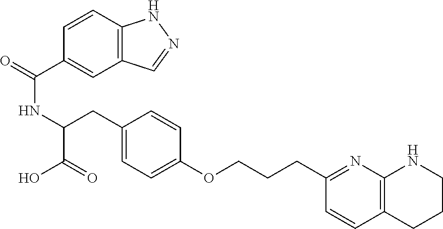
C(NC(C(=O)O)CC1=CC=C(OCCCC2=NC3=C(C=C2)CCCN3)C=C1)(=O)C1=CC2=C(C=C1)NN=C2
